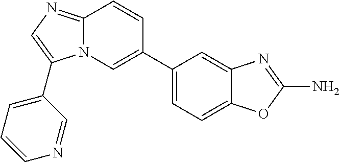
N12C(=NC=C1C1=CC=CN=C1)C=CC(C1=CC=C3C(=C1)N=C(N)O3)=C2
